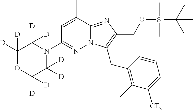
N12C(=NC(CO[Si](C(C)(C)C)(C)C)=C1CC1=C(C)C([CF3])=CC=C1)C(C)=CC(N1C([D])([D])C([D])([D])OC([D])([D])C1([D])[D])=N2
